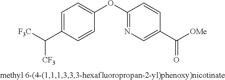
C1=C(C([CF3])[F3C])C=CC(OC2=NC=C(C([OMe])=O)C=C2)=C1
